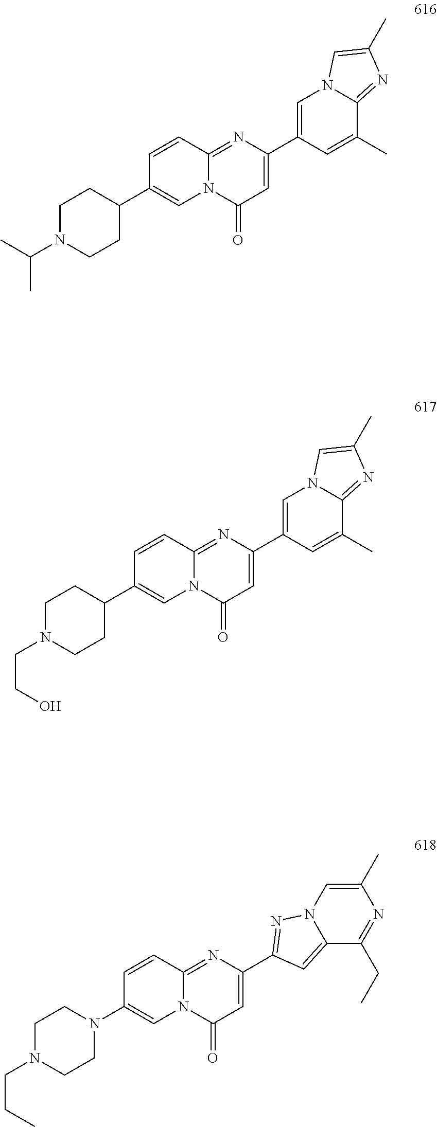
C1(C2=CC(=O)N3C(=N2)C=CC(C2CCN(C(C)C)CC2)=C3)=CN2C(=NC(C)=C2)C(C)=C1.C1(C2=CN3C(=NC(C)=C3)C(C)=C2)=CC(=O)N2C(=N1)C=CC(C1CCN(CCO)CC1)=C2.C1(C2=NN3C(=C2)C(CC)=NC(C)=C3)=CC(=O)N2C(=N1)C=CC(N1CCN(CCC)CC1)=C2
